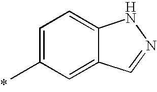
C1=C(C)C=C2C(=C1)NN=C2
